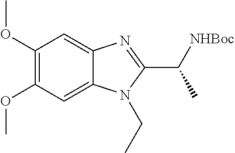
C1(OC)=C(OC)C=C2C(=C1)N=C(C([NHBoc])C)N2CC
